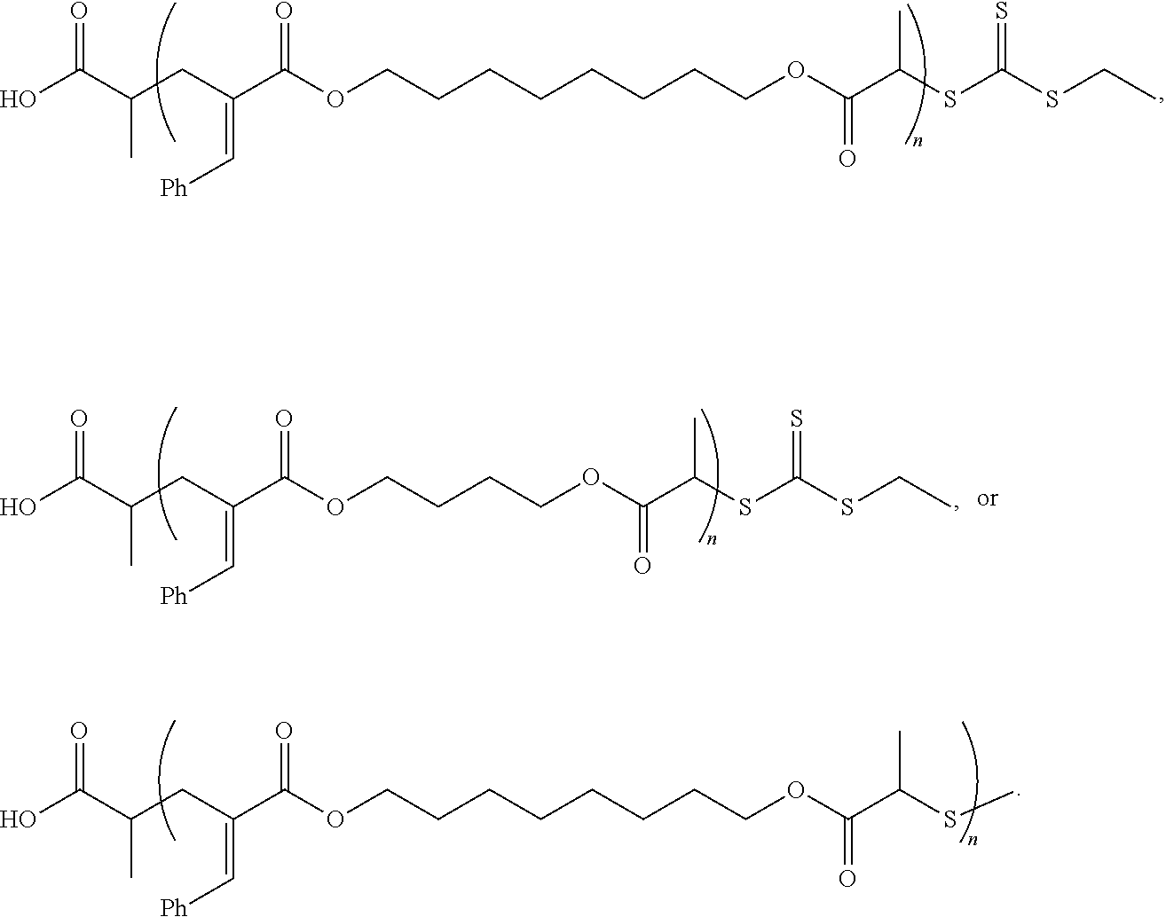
OC(C(C)CC(=C[Ph])C(OCCCCCCCCOC(=O)C(C)SC(=S)SCC)=O)=O.OC(C(C)CC(=C[Ph])C(OCCCCOC(=O)C(C)SC(=S)SCC)=O)=O.OC(C(C)CC(=C[Ph])C(OCCCCCCCCOC(=O)C(C)SC)=O)=O
